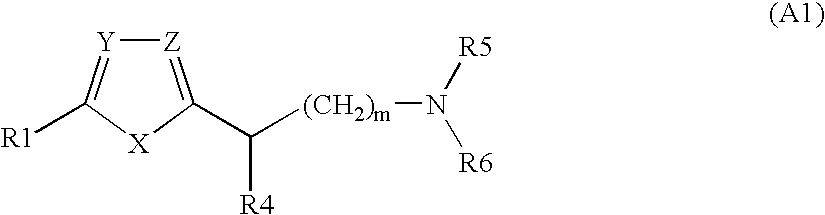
[Z]1=C(C([(CH2)m]N([R5])[R6])[R4])[X]C([R1])=[Y]1
